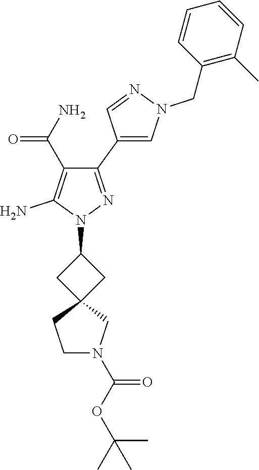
C1(C2=CN(CC3=C(C)C=CC=C3)N=C2)=NN(C2CC3(C2)CCN(C(OC(C)(C)C)=O)C3)C(N)=C1C(N)=O
